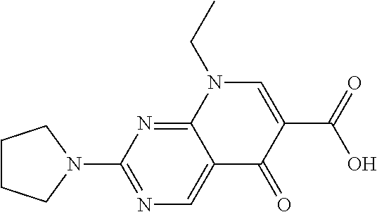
C1CCN(C2=NC=C3C(=N2)N(CC)C=C(C(O)=O)C3=O)C1
